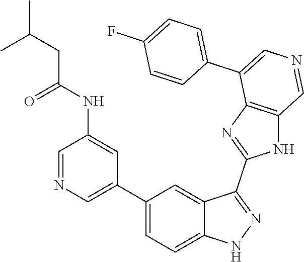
C1(C2=CN=CC(NC(=O)CC(C)C)=C2)=CC=C2C(=C1)C(C1=NC3=C(N1)C=NC=C3C1=CC=C(F)C=C1)=NN2
